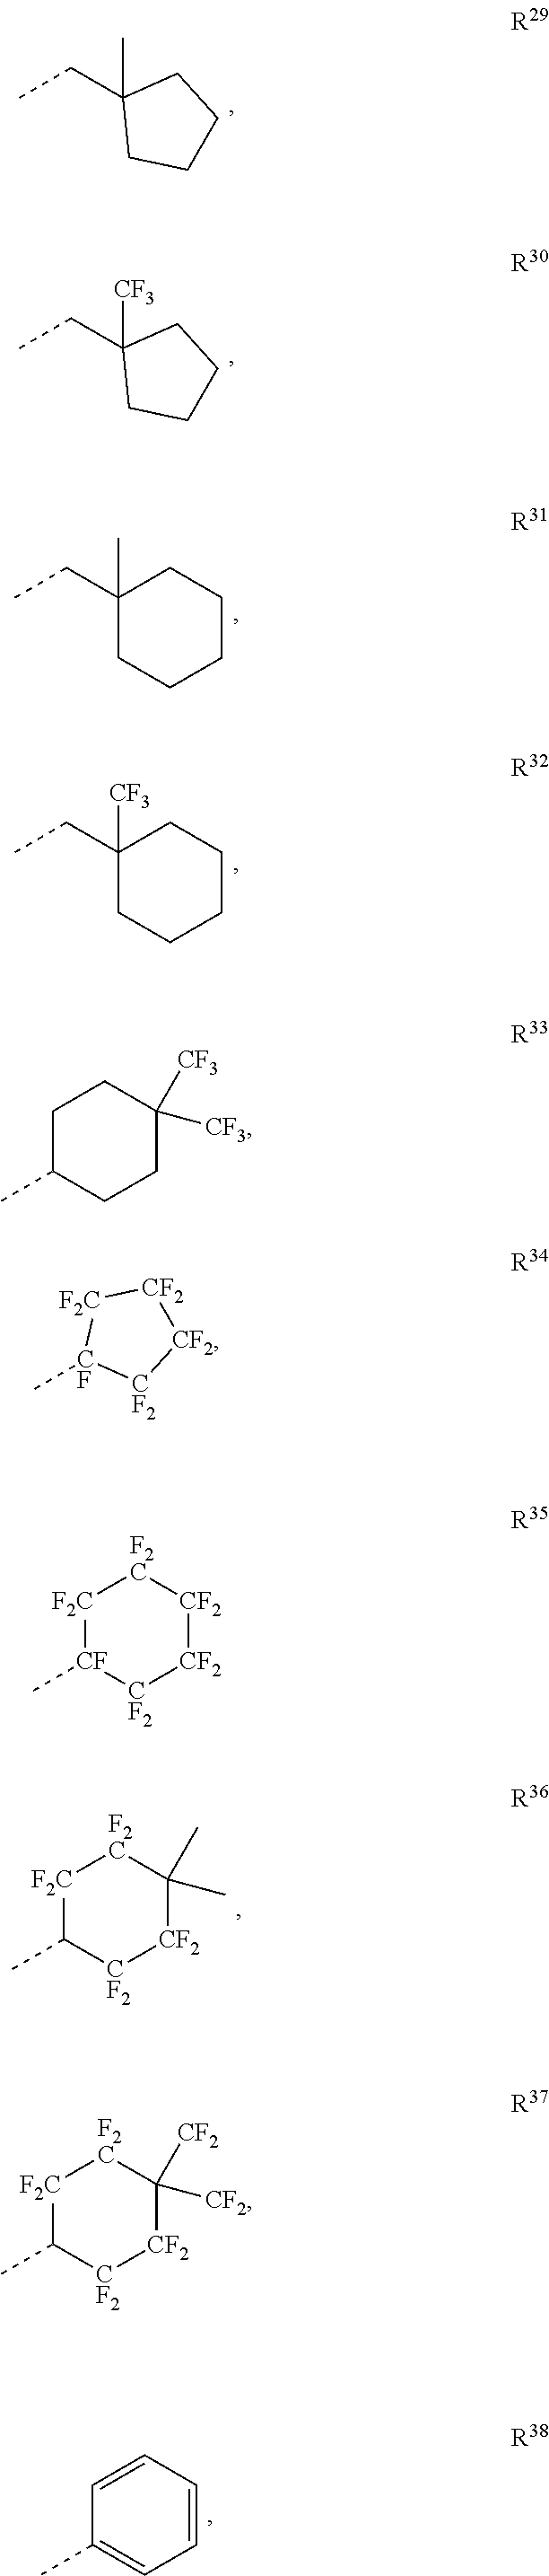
CCC1(C)CCCC1.CCC1([CF3])CCCC1.CCC1([CF3])CCCCC1.CC1[CF2][CF2]C(C)(C)[F2C][F2C]1.CC1=CC=CC=C1.CCC1(C)CCCCC1.C[CF]1[CF2][CF2][CF2][F2C]1.C[CF]1[CF2][CF2][CF2][F2C][F2C]1.CC1[CF2][CF2]C([CF2])([CF2])[F2C][F2C]1.C1C(C)CCC([CF3])([CF3])C1
